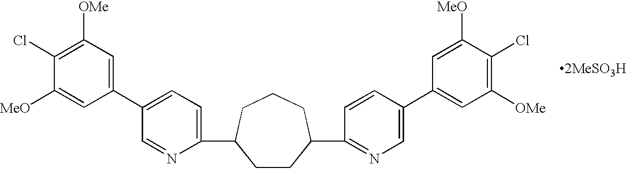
[2MeSO3H].C1(C2CCC(C3=NC=C(C4=CC([OMe])=C(Cl)C([MeO])=C4)C=C3)CCC2)=CC=C(C2=CC([OMe])=C(Cl)C([MeO])=C2)C=N1
